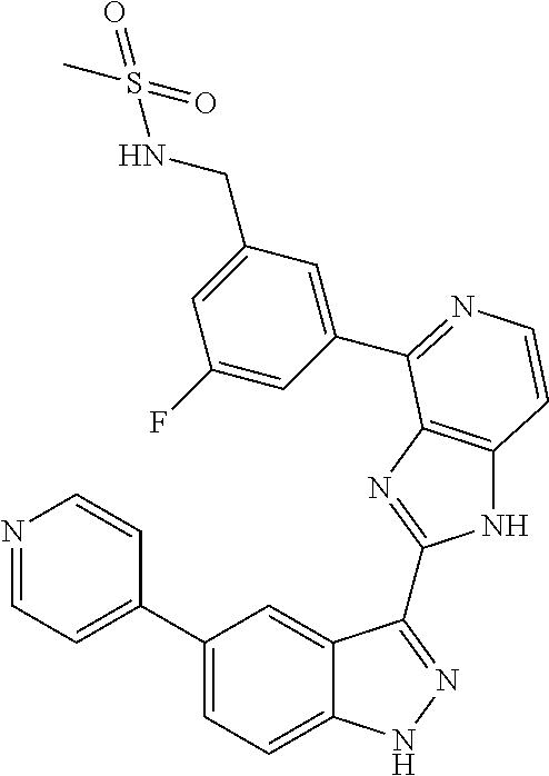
C1(C2=CC=NC=C2)=CC=C2C(=C1)C(C1=NC3=C(N1)C=CN=C3C1=CC(CNS(=O)(C)=O)=CC(F)=C1)=NN2
